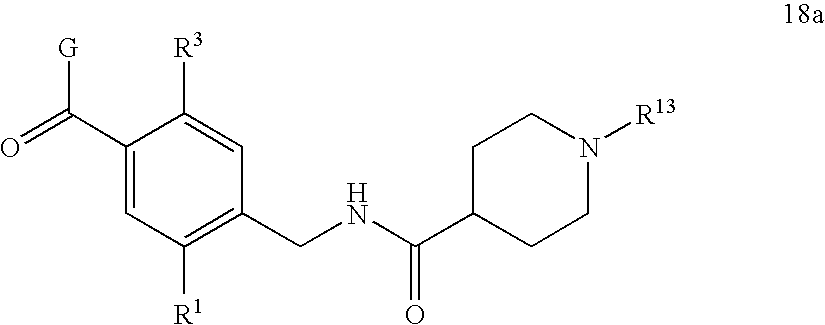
C1(C(=O)[G])=CC([R1])=C(CNC(C2CCN([R13])CC2)=O)C=C1[R3]
